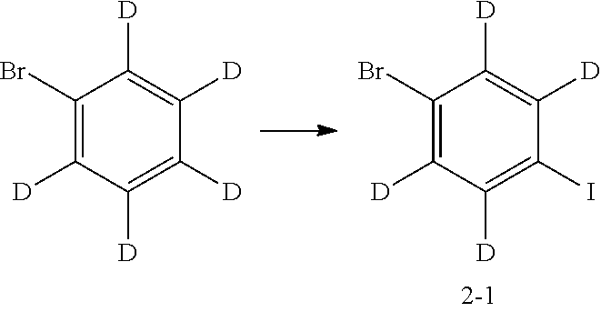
C1(Br)=C([D])C([D])=C(I)C([D])=C1[D].C1(Br)=C([D])C([D])=C([D])C([D])=C1[D]
